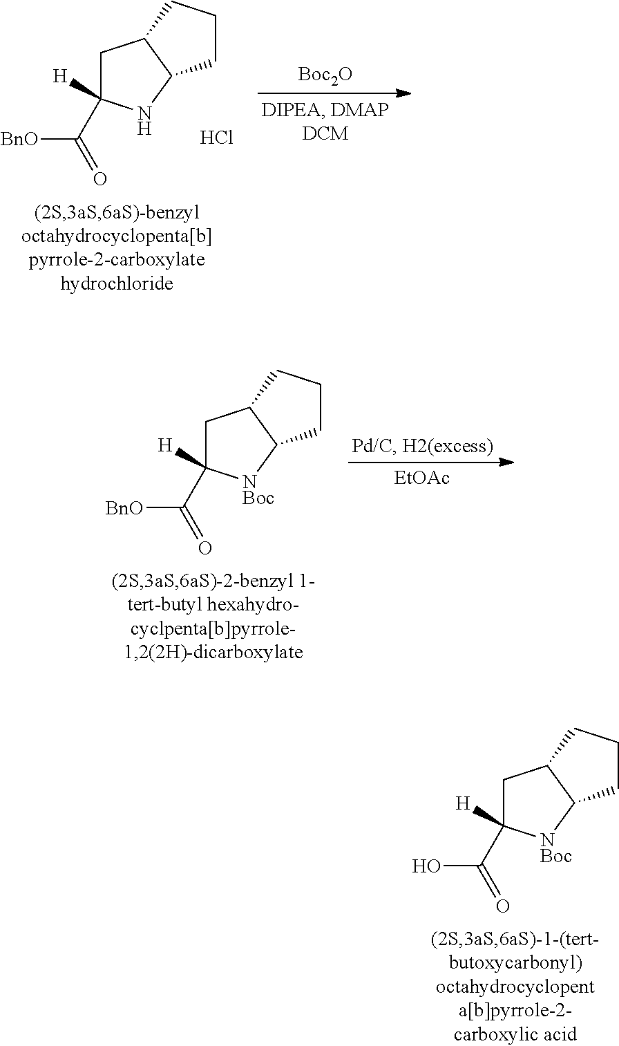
[Boc2O].C1C2C(NC1(C([BnO])=O)[H])CCC2.Cl.C1C2C([NBoc]C1([H])C(=O)O)CCC2.C1C2C([NBoc]C1(C([BnO])=O)[H])CCC2.[EtOAc]
